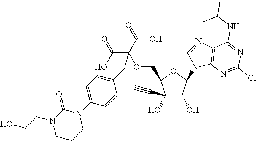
C(C(OCC1C(O)(C#C)C(O)C(N2C3=C(N=C2)C(NC(C)C)=NC(Cl)=N3)O1)(C(O)=O)C(O)=O)C1=CC=C(N2C(=O)N(CCO)CCC2)C=C1
